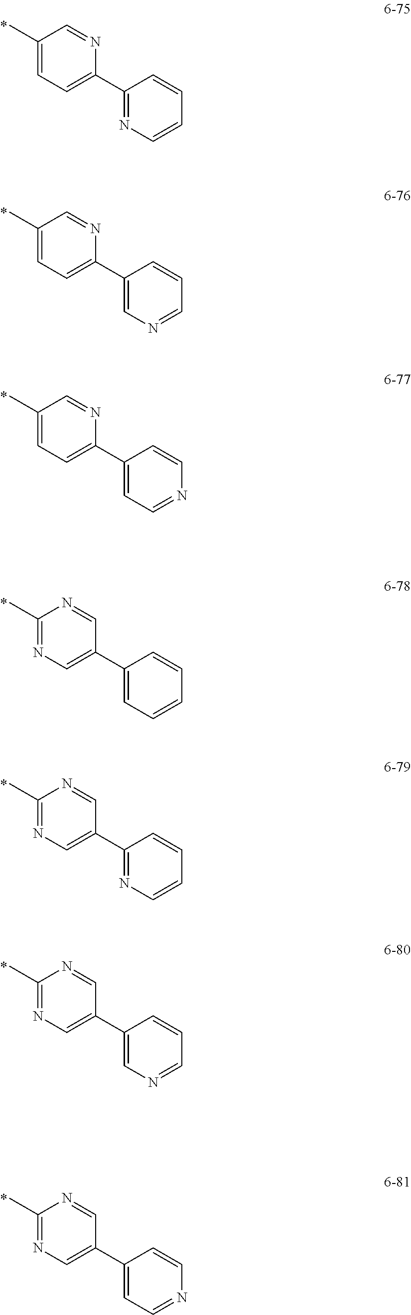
C1(C)=CC=C(C2=NC=CC=C2)N=C1.C1(C)=CC=C(C2=CN=CC=C2)N=C1.C1(C)=CC=C(C2=CC=NC=C2)N=C1.C1(C)=NC=C(C2=CC=CC=C2)C=N1.C1(C)=NC=C(C2=NC=CC=C2)C=N1.C1(C)=NC=C(C2=CN=CC=C2)C=N1.C1(C)=NC=C(C2=CC=NC=C2)C=N1
